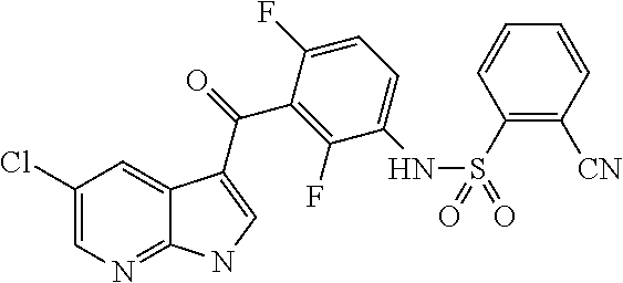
C1(Cl)=CN=C2C(=C1)C(C(=O)C1=C(F)C(NS(=O)(C3=C([CN])C=CC=C3)=O)=CC=C1F)=CN2
